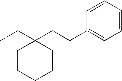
CCC1(CCC2=CC=CC=C2)CCCCC1
